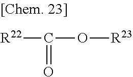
[R22]C(=O)O[R23]
